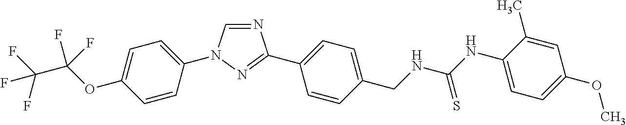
C1=C(N2C=NC(C3=CC=C(CNC(NC4=CC=C(OC)C=C4C)=S)C=C3)=N2)C=CC(OC(C(F)(F)F)(F)F)=C1
